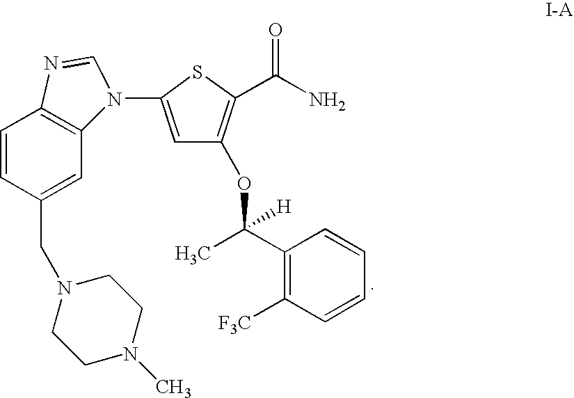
C12=C(C=C(CN3CCN(C)CC3)C=C1)N(C1=CC(OC(C)(C3=C([F3C])C=CC=C3)[H])=C(C(N)=O)S1)C=N2
